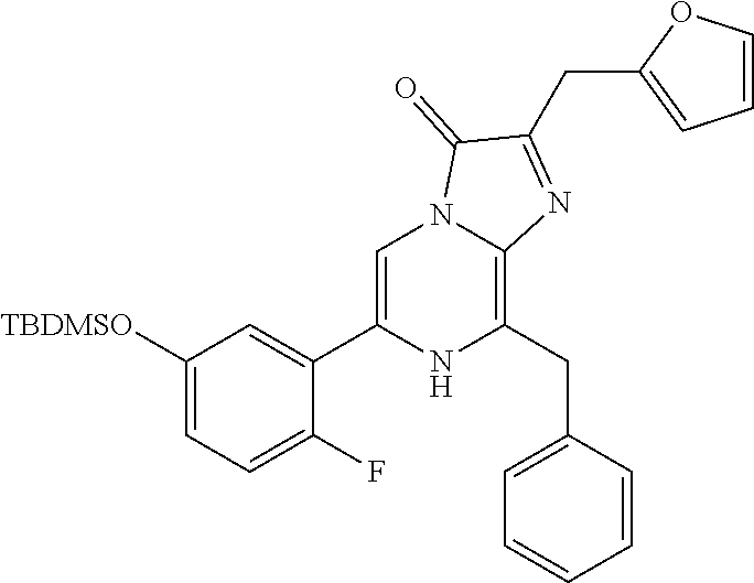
C1([TBDMSO])=CC=C(F)C(C2=CN3C(=C(CC4=CC=CC=C4)N2)N=C(CC2=CC=CO2)C3=O)=C1
